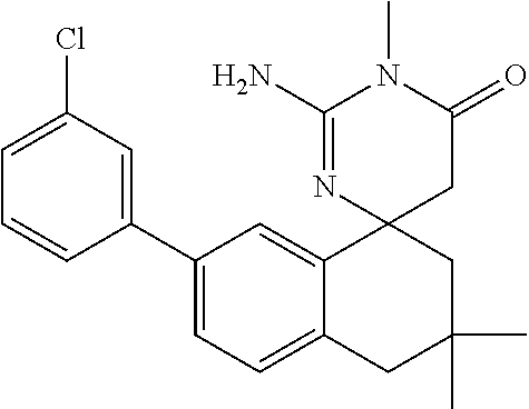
C1(C2=CC(Cl)=CC=C2)=CC=C2C(=C1)C1(CC(C)(C)C2)CC(=O)N(C)C(N)=N1
